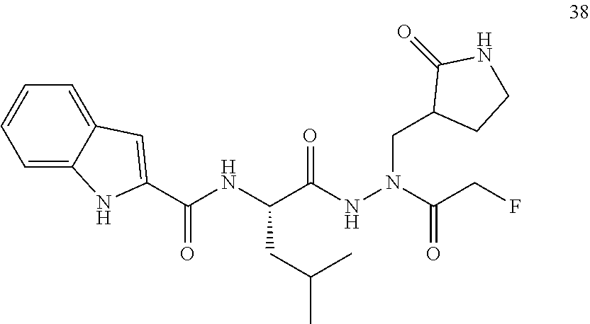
C(C(NN(CC1CCNC1=O)C(CF)=O)=O)(NC(C1=CC2=CC=CC=C2N1)=O)CC(C)C
